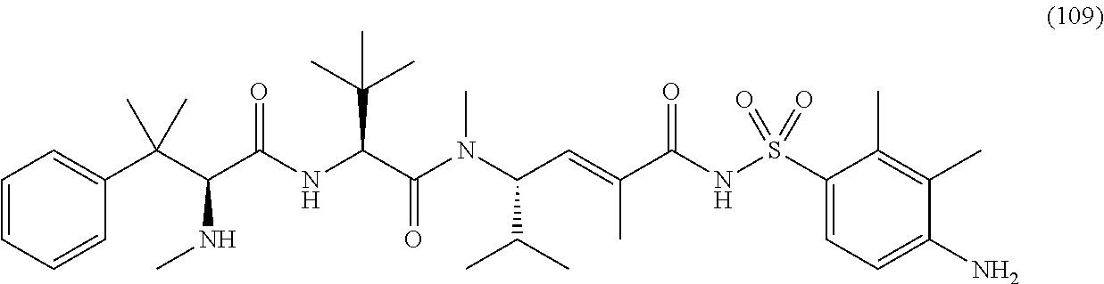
C1=CC=CC(C(C(C(NC(C(N(C(C=C(C(NS(=O)(=O)C2=CC=C(N)C(C)=C2C)=O)C)C(C)C)C)=O)C(C)(C)C)=O)NC)(C)C)=C1
